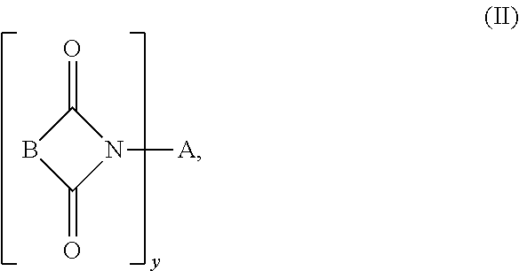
N1([A])C(=O)BC1=O
